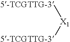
[5-TCGTTG-3][X1][5-TCGTTG-3]
